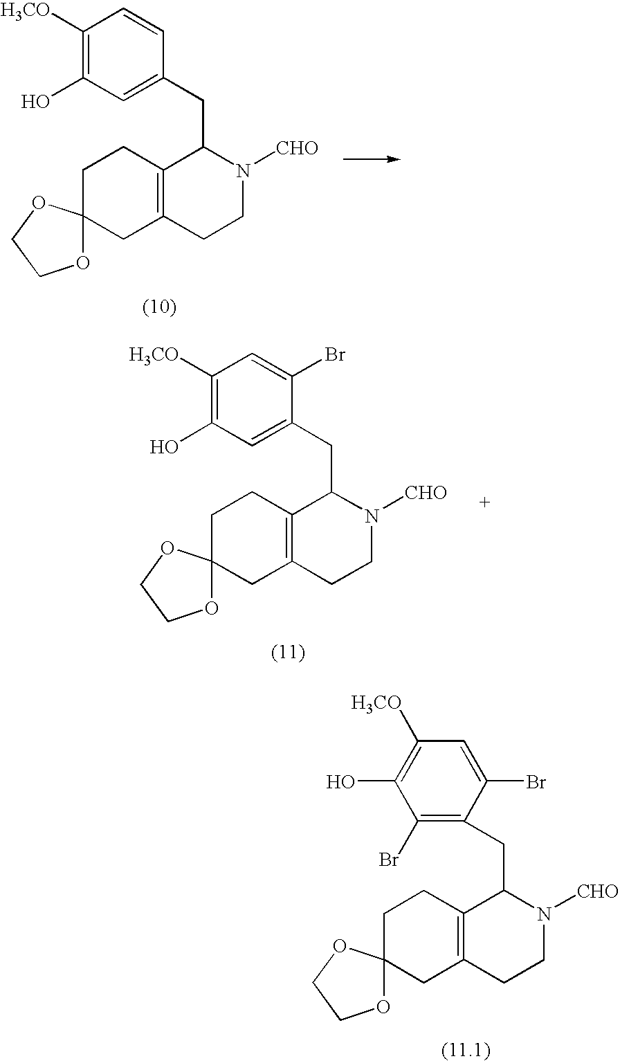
C1([H3CO])=C(O)C=C(CC2C3=C(CCN2[CHO])CC2(CC3)OCCO2)C=C1.C1([H3CO])=C(O)C=C(CC2C3=C(CCN2[CHO])CC2(CC3)OCCO2)C(Br)=C1.C(C1C2=C(CCN1[CHO])CC1(CC2)OCCO1)C1=C(Br)C(O)=C([H3CO])C=C1Br
